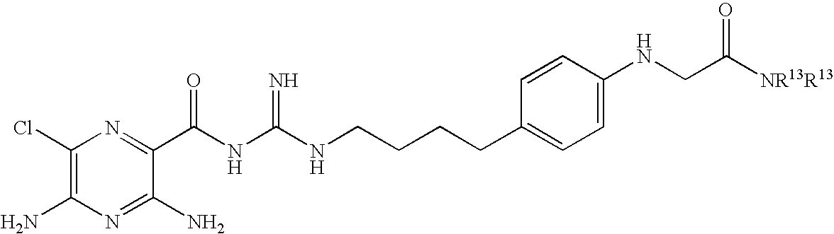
C1(Cl)=C(N)N=C(N)C(C(NC(NCCCCC2=CC=C(NCC([NR13R13])=O)C=C2)=N)=O)=N1
